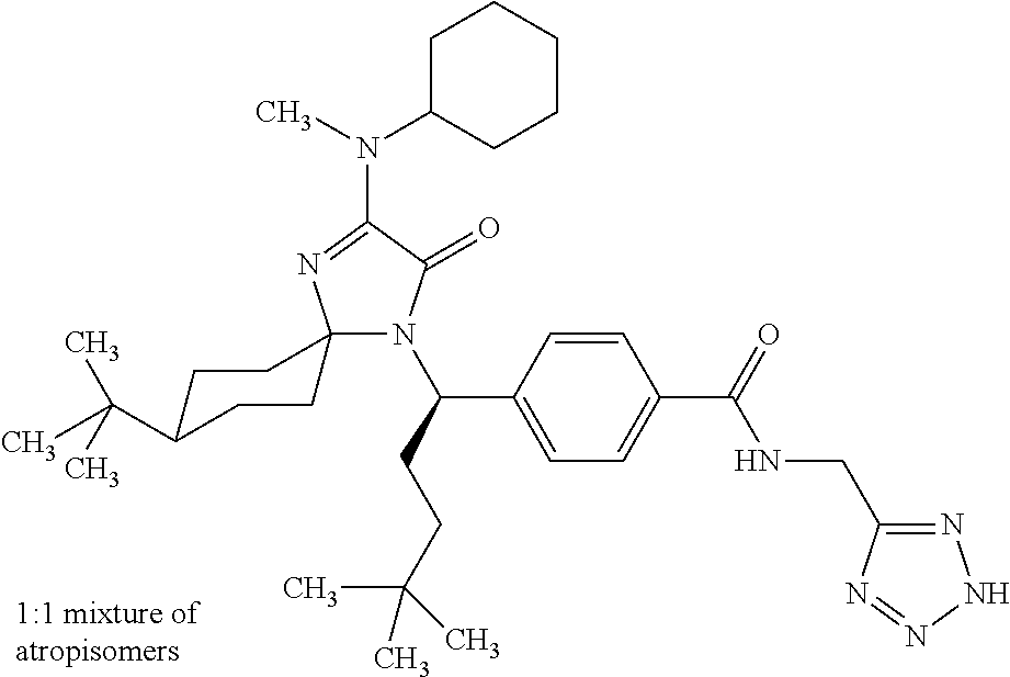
C12(N(C(C3=CC=C(C(=O)NCC4=NNN=N4)C=C3)CCC(C)(C)C)C(=O)C(N(C)C3CCCCC3)=N1)CCC(C(C)(C)C)CC2
